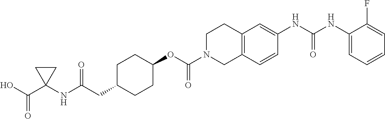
C1(NC(NC2=CC3=C(C=C2)CN(C(OC2CCC(CC(=O)NC4(C(O)=O)CC4)CC2)=O)CC3)=O)=CC=CC=C1F
